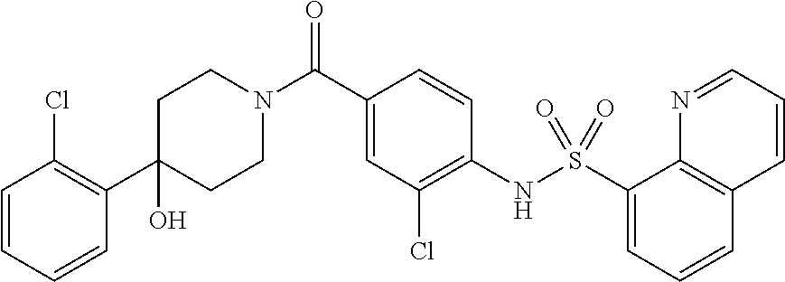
C1(C2=C(Cl)C=CC=C2)(O)CCN(C(C2=CC(Cl)=C(NS(C3=CC=CC4=C3N=CC=C4)(=O)=O)C=C2)=O)CC1
